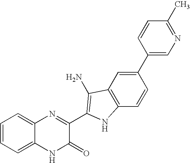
C1=C2C(=CC=C1)N=C(C1=C(N)C3=C(C=CC(C4=CN=C(C)C=C4)=C3)N1)C(=O)N2
